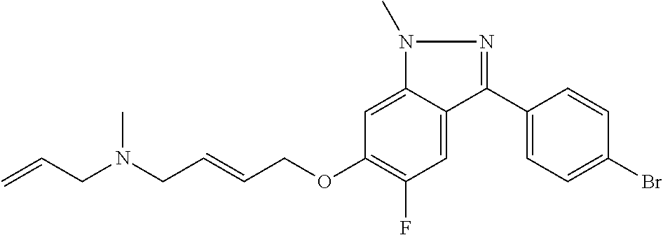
C1(C2=NN(C)C3=CC(OCC=CCN(CC=C)C)=C(F)C=C23)=CC=C(Br)C=C1
